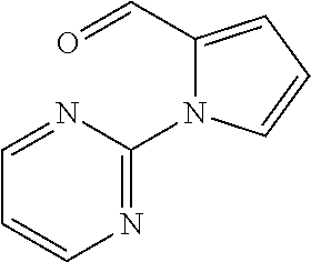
C1(C=O)=CC=CN1C1=NC=CC=N1
